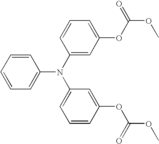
C1=CC=CC=C1N(C1=CC(OC(OC)=O)=CC=C1)C1=CC=CC(OC(OC)=O)=C1
